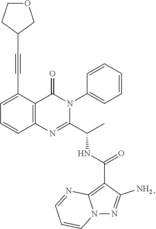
C1=C(C#CC2COCC2)C2=C(C=C1)N=C(C(C)NC(=O)C1=C3N(N=C1N)C=CC=N3)N(C1=CC=CC=C1)C2=O
